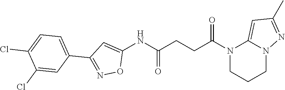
C1(NC(CCC(N2CCCN3C2=CC(C)=N3)=O)=O)=CC(C2=CC=C(Cl)C(Cl)=C2)=NO1
